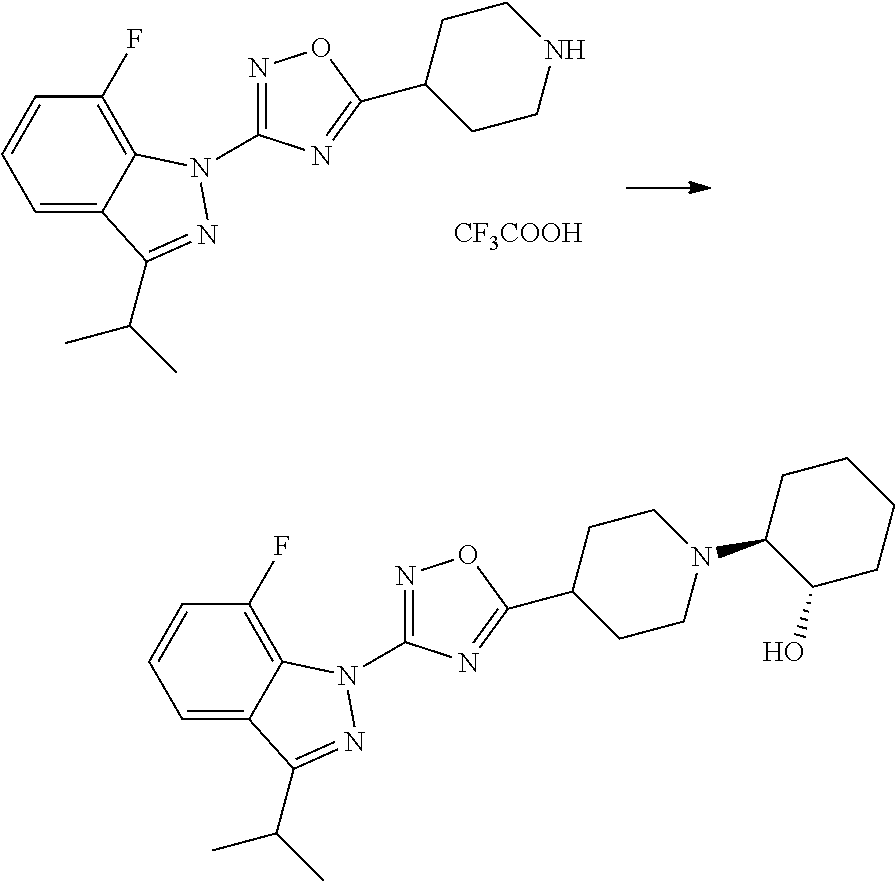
C1=C2C(=C(F)C=C1)N(C1=NOC(C3CCNCC3)=N1)N=C2C(C)C.[CF3COOH].C1=C2C(=C(F)C=C1)N(C1=NOC(C3CCN(C4C(O)CCCC4)CC3)=N1)N=C2C(C)C
